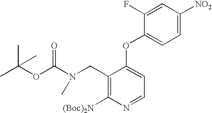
C1(CN(C(OC(C)(C)C)=O)C)=C([(Boc)2N])N=CC=C1OC1=CC=C([NO2])C=C1F
